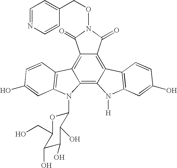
C12=C3C(=C4C(=C1C(=O)N(OCC1=CC=NC=C1)C2=O)C1=C(N4[H])C=C(O)C=C1)N(C1OC(CO)C(O)C(O)C1O)C1=C3C=CC(O)=C1
